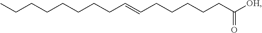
CCCCCCCCC=CCCCCCC([OH])=O
